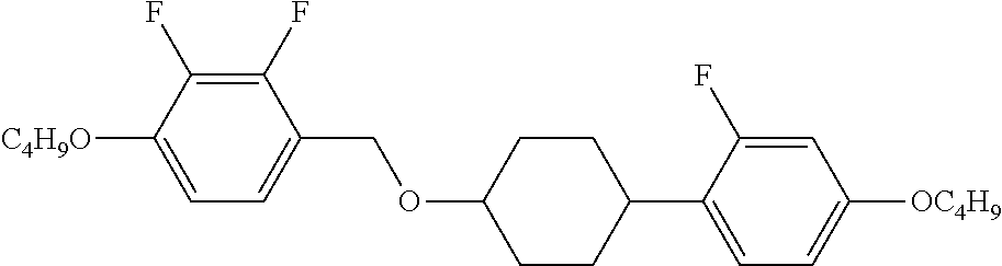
C1(F)=C(F)C([C4H9O])=CC=C1COC1CCC(C2=CC=C([OC4H9])C=C2F)CC1
